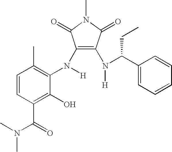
C1=CC(C(=O)N(C)C)=C(O)C(N([H])C2=C(N([H])C(C3=CC=CC=C3)CC)C(=O)N(C)C2=O)=C1C
